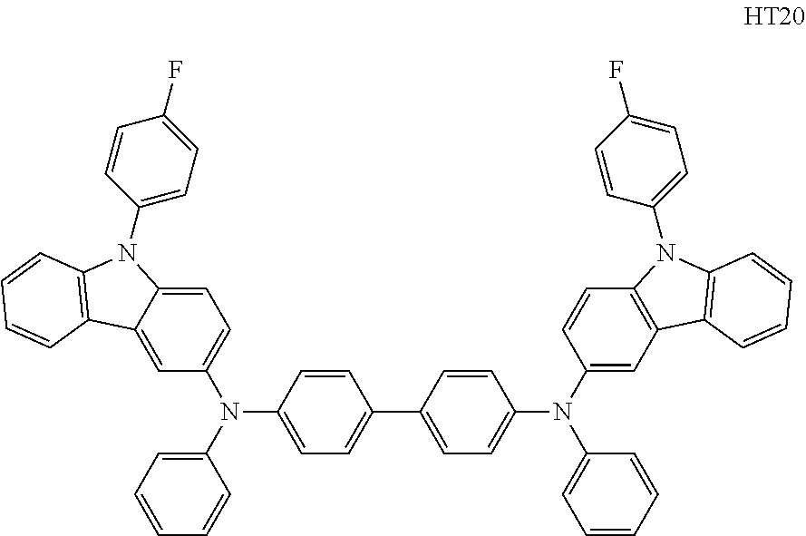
C1(N(C2=CC=CC=C2)C2=CC=C3C(=C2)C2=C(C=CC=C2)N3C2=CC=C(F)C=C2)=CC=C(C2=CC=C(N(C3=CC4=C(C=C3)N(C3=CC=C(F)C=C3)C3=C4C=CC=C3)C3=CC=CC=C3)C=C2)C=C1
